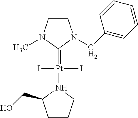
C1=CN(C)C(=[Pt](I)(I)N2C(CO)CCC2)N1CC1=CC=CC=C1
